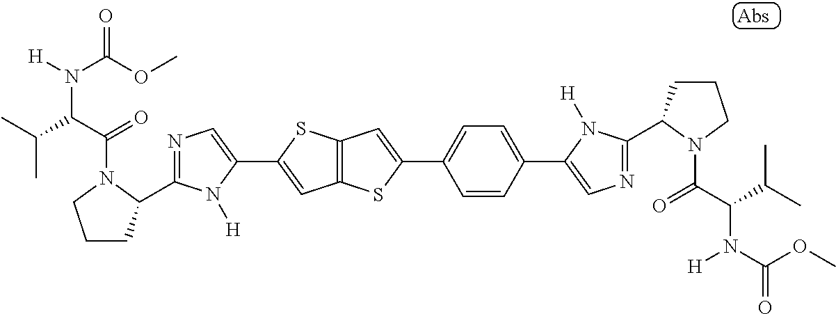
C12=C(SC(C3=CC=C(C4=CN=C(C5CCCN5C(C(C(C)C)N(C(OC)=O)[H])=O)N4[H])C=C3)=C1)C=C(C1=CN=C(C3CCCN3C(C(C(C)C)N([H])C(OC)=O)=O)N1[H])S2
